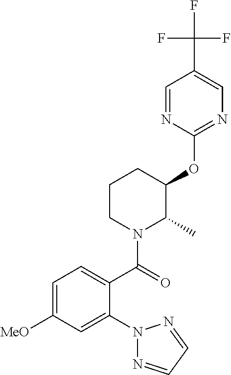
C1CN(C(=O)C2=CC=C([MeO])C=C2N2N=CC=N2)C(C)C(OC2=NC=C(C(F)(F)F)C=N2)C1
